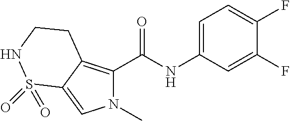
N1(C)C(C(NC2=CC=C(F)C(F)=C2)=O)=C2C(=C1)S(=O)(=O)NCC2
